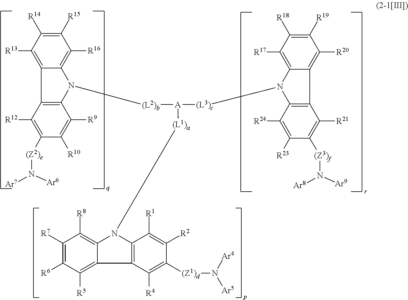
[(L2)b]([A]([(L3)c]N1C2=C(C3=C([R20])C([R19])=C([R18])C([R17])=C13)C([R21])=C([(Z3)f]N([Ar8])[Ar9])C([R23])=C2[R24])[(L1)a]N1C2=C(C([R4])=C([(Z1)d]N([Ar5])[Ar4])C([R2])=C2[R1])C2=C([R5])C([R6])=C([R7])C([R8])=C21)N1C2=C([R16])C([R15])=C([R14])C([R13])=C2C2=C1C([R9])=C([R10])C([(Z2)e]N([Ar7])[Ar6])=C2[R12]
